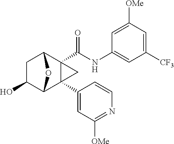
C1C(O)C2C3(C4=CC([OMe])=NC=C4)C(C(NC4=CC([CF3])=CC([OMe])=C4)=O)(C1O2)C3
